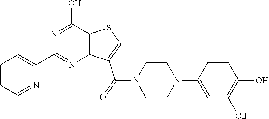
C1=CC=NC(C2=NC3=C(C(O)=N2)SC=C3C(N2CCN(C3=CC([Cll])=C(O)C=C3)CC2)=O)=C1
